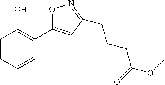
C1=CC=CC(C2=CC(CCCC(OC)=O)=NO2)=C1O
